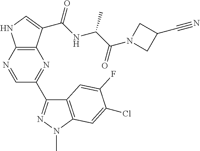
C12=C(N=CC(C3=NN(C)C4=C3C=C(F)C(Cl)=C4)=N1)NC=C2C(NC(C(N1CC(C#N)C1)=O)C)=O
